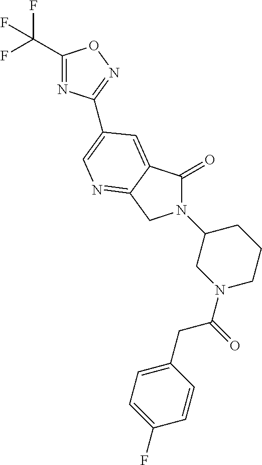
C1(C(F)(F)F)=NC(C2=CN=C3C(=C2)C(=O)N(C2CN(C(=O)CC4=CC=C(F)C=C4)CCC2)C3)=NO1
